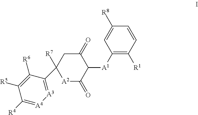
[A3]1=C(C2([R7])CC(=O)C([A1]C3=C([R1])C=CC([R8])=C3)C(=O)[A2]2)C([R6])=C([R5])C([R4])=[A4]1
